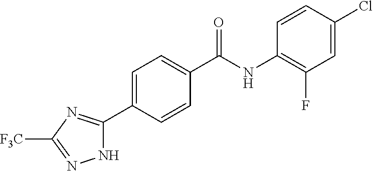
N1C(C2=CC=C(C(=O)NC3=C(F)C=C(Cl)C=C3)C=C2)=NC([F3C])=N1
